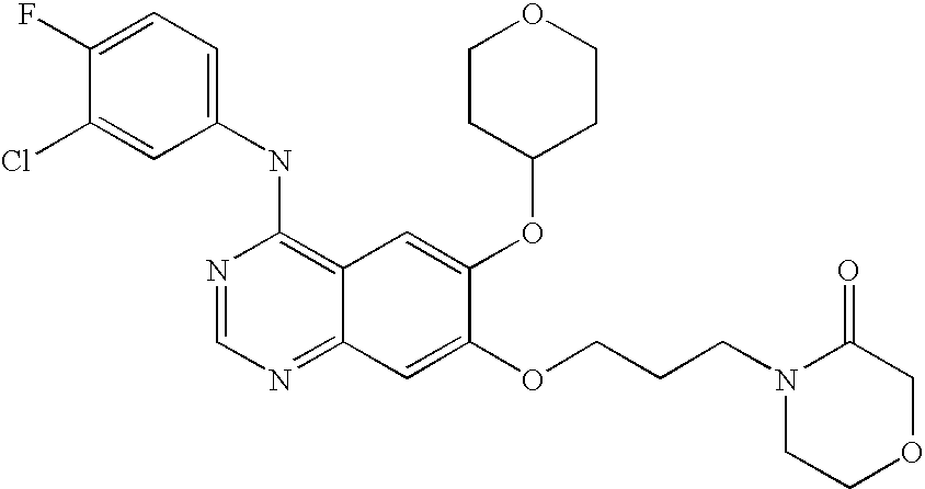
C1=C(Cl)C(F)=CC=C1NC1=C2C(=NC=N1)C=C(OCCCN1CCOCC1=O)C(OC1CCOCC1)=C2
